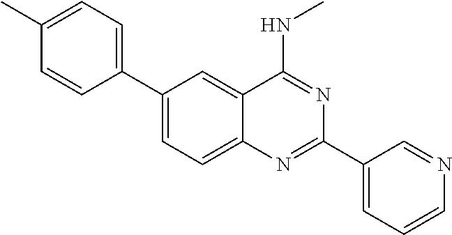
C1(C2=CC=C(C)C=C2)=CC=C2C(=C1)C(NC)=NC(C1=CC=CN=C1)=N2
